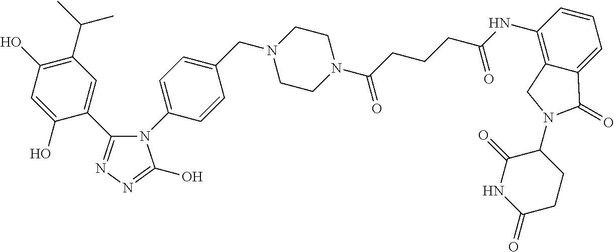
N1(C2=CC=C(CN3CCN(C(CCCC(NC4=C5C(=CC=C4)C(=O)N(C4C(=O)NC(=O)CC4)C5)=O)=O)CC3)C=C2)C(C2=CC(C(C)C)=C(O)C=C2O)=NN=C1O
